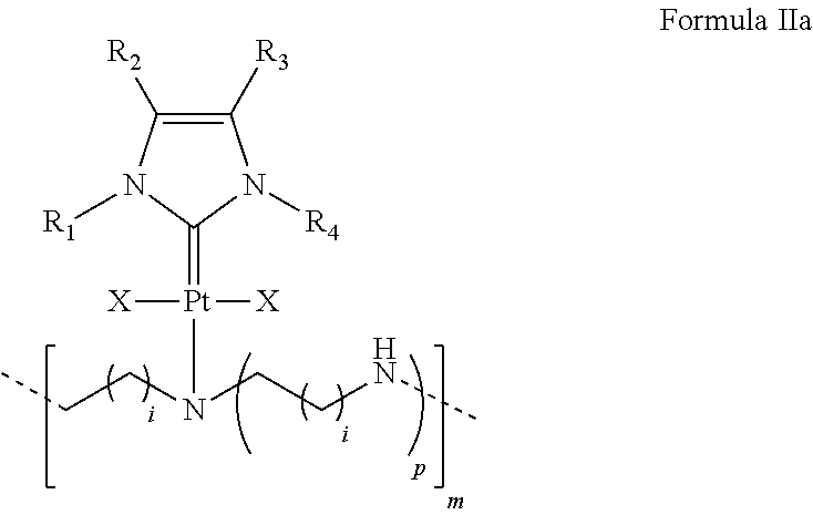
C1([R3])=C([R2])N([R1])C(=[Pt]([X])([X])N(CCNC)CCC)N1[R4]
